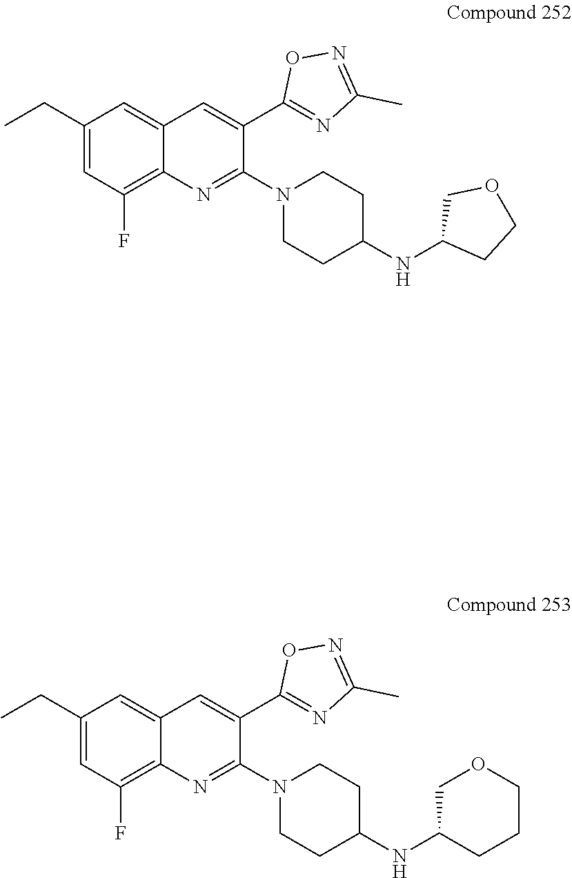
C12=CC(CC)=CC(F)=C1N=C(N1CCC(NC3COCCC3)CC1)C(C1=NC(C)=NO1)=C2.C12=CC(CC)=CC(F)=C1N=C(N1CCC(NC3CCOC3)CC1)C(C1=NC(C)=NO1)=C2
